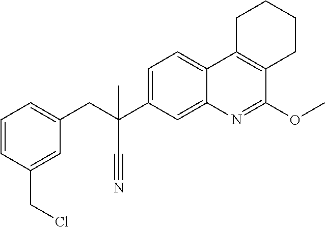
C1=CC(CCl)=CC(CC(C2=CC=C3C(=C2)N=C(OC)C2=C3CCCC2)(C)C#N)=C1
